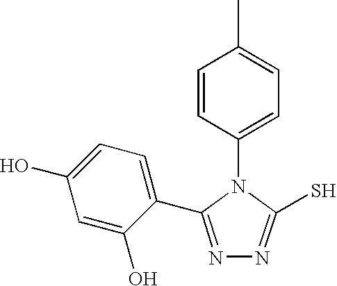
C1(N2C(S)=NN=C2C2=CC=C(O)C=C2O)=CC=C(C)C=C1
